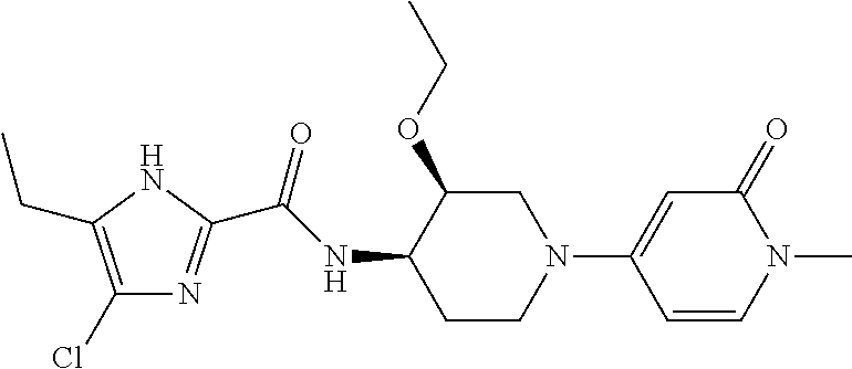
C1(Cl)=C(CC)NC(C(NC2CCN(C3=CC(=O)N(C)C=C3)CC2OCC)=O)=N1
